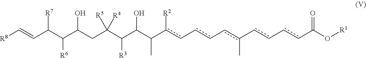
[R1]OC(cc-cc-c(c-cc-cc(C(C(C(C(CC(C(C(C=C[R8])[R7])[R6])O)([R5])[R4])[R3])O)C)[R2])C)=O
